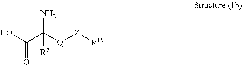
OC(C([Q][Z][R1b])(N)[R2])=O
